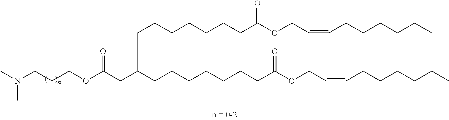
C(C(CCCCCCCC(OCC=CCCCCCC)=O)CCCCCCCC(OCC=CCCCCCC)=O)C(OCCCN(C)C)=O
